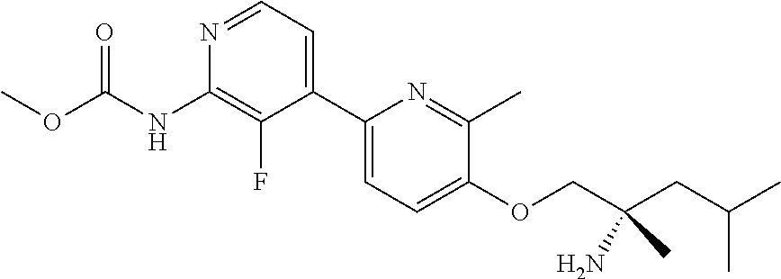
C1(C2=CC=NC(NC(OC)=O)=C2F)=CC=C(OCC(CC(C)C)(N)C)C(C)=N1
